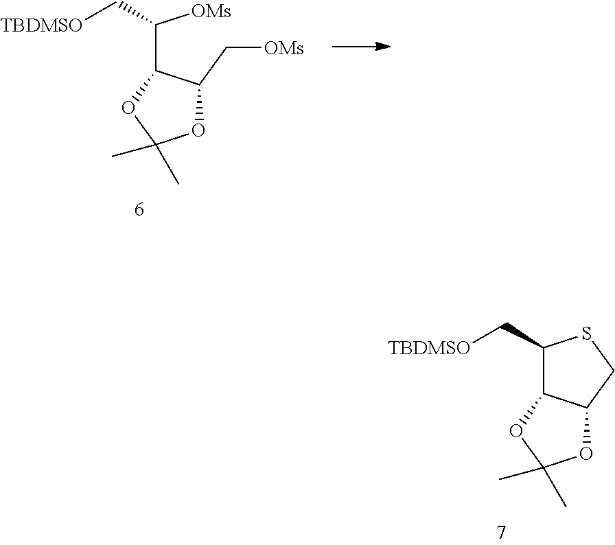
C(C1C(C[OMs])OC(C)(C)O1)([OMs])C[TBDMSO].C1(C[TBDMSO])C2C(CS1)OC(C)(C)O2
